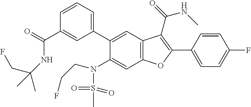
C1=CC(C2=C(C(=O)NC)C3=C(C=C(N(S(C)(=O)=O)CCF)C(C4=CC=CC(C(NC(CF)(C)C)=O)=C4)=C3)O2)=CC=C1F
